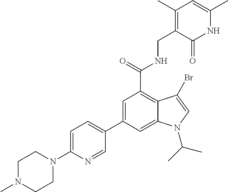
N1C(C)=CC(C)=C(CNC(C2=C3C(=CC(C4=CC=C(N5CCN(C)CC5)N=C4)=C2)N(C(C)C)C=C3Br)=O)C1=O
